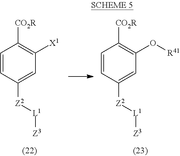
C1=CC([Z2][L1][Z3])=CC(O[R41])=C1[CO2R].C1=CC([Z2][L1][Z3])=CC([X1])=C1[CO2R]
